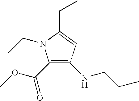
C1(C(OC)=O)=C(NCCC)C=C(CC)N1CC
